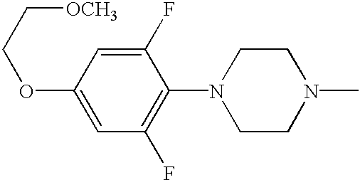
C1=C(OCC[OCH3])C=C(F)C(N2CCN(C)CC2)=C1F
